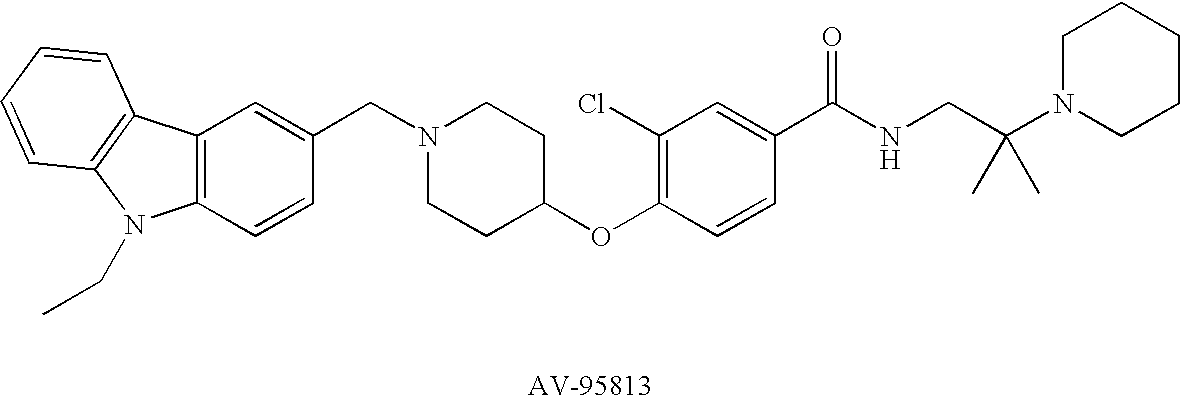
C1(CN2CCC(OC3=C(Cl)C=C(C(NCC(N4CCCCC4)(C)C)=O)C=C3)CC2)=CC2=C(C=C1)N(CC)C1=C2C=CC=C1
